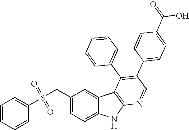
C1=CC=CC(S(CC2=CC=C3C(=C2)C2=C(N3)N=CC(C3=CC=C(C(=O)O)C=C3)=C2C2=CC=CC=C2)(=O)=O)=C1
